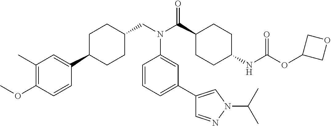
C1(C)=C(OC)C=CC(C2CCC(CN(C(C3CCC(NC(OC4COC4)=O)CC3)=O)C3=CC(C4=CN(C(C)C)N=C4)=CC=C3)CC2)=C1
